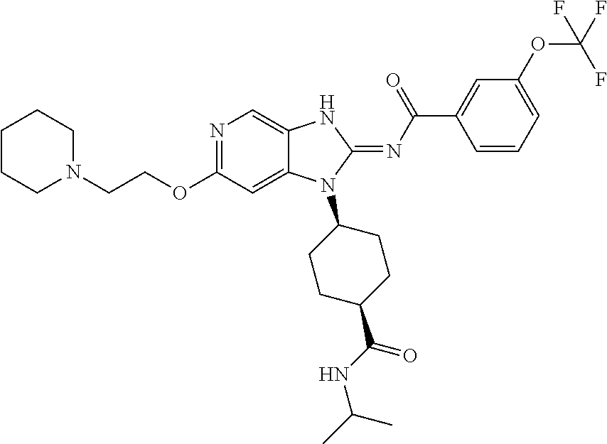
C1CCN(CCOC2=NC=C3C(=C2)N(C2CCC(C(NC(C)C)=O)CC2)C(=NC(C2=CC(OC(F)(F)F)=CC=C2)=O)N3)CC1
